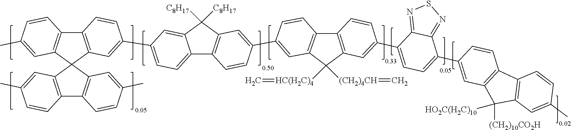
C12=C(C=C(C3=CC=C4C(=C3)C([C8H17])([C8H17])C3=C4C=CC(C4=CC5=C(C=C4)C4=C(C5([HC(H2C)4]=C)[(CH2)4CH]=C)C=C(C5=CC=C(C6=CC7=C(C=C6)C6=C(C7([HO2C(H2C)10])[(CH2)10CO2H])C=C(C)C=C6)C6=NSN=C56)C=C4)=C3)C=C1)C1(C3=C2C=CC(C)=C3)C2=C(C3=C1C=C(C)C=C3)C=CC(C)=C2
